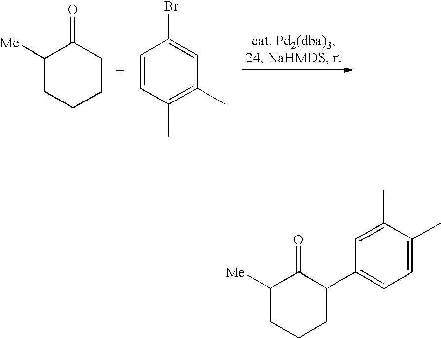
C1([Me])CCCCC1=O.C1=CC(C)=C(C)C=C1Br.C1([Me])CCCC(C2=CC=C(C)C(C)=C2)C1=O
